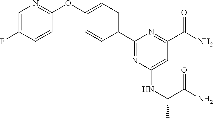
C1=CC(OC2=CC=C(C3=NC(NC(C(N)=O)C)=CC(C(N)=O)=N3)C=C2)=NC=C1F
